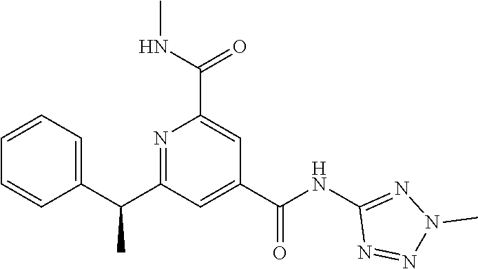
C1=CC=C(C(C2=NC(C(NC)=O)=CC(C(NC3=NN(C)N=N3)=O)=C2)C)C=C1
